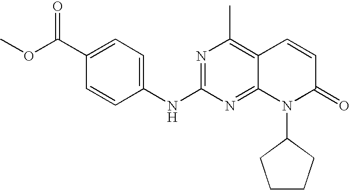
C1(NC2=NC(C)=C3C(=N2)N(C2CCCC2)C(=O)C=C3)=CC=C(C(OC)=O)C=C1
